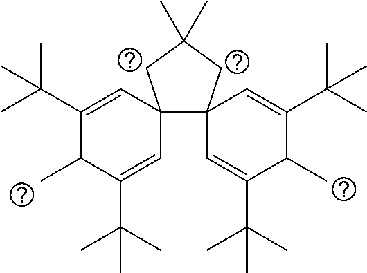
C1(C(C)(C)C)=CC2(C=C(C(C)(C)C)C1C)C1(C=C(C(C)(C)C)C(C)C(C(C)(C)C)=C1)CC(C)(C)C2
